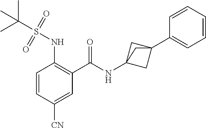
C1=CC([CN])=CC(C(=O)NC23CC(C4=CC=CC=C4)(C2)C3)=C1NS(C(C)(C)C)(=O)=O
